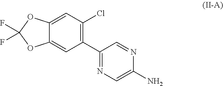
C12=CC(Cl)=C(C3=NC=C(N)N=C3)C=C1OC(F)(F)O2
